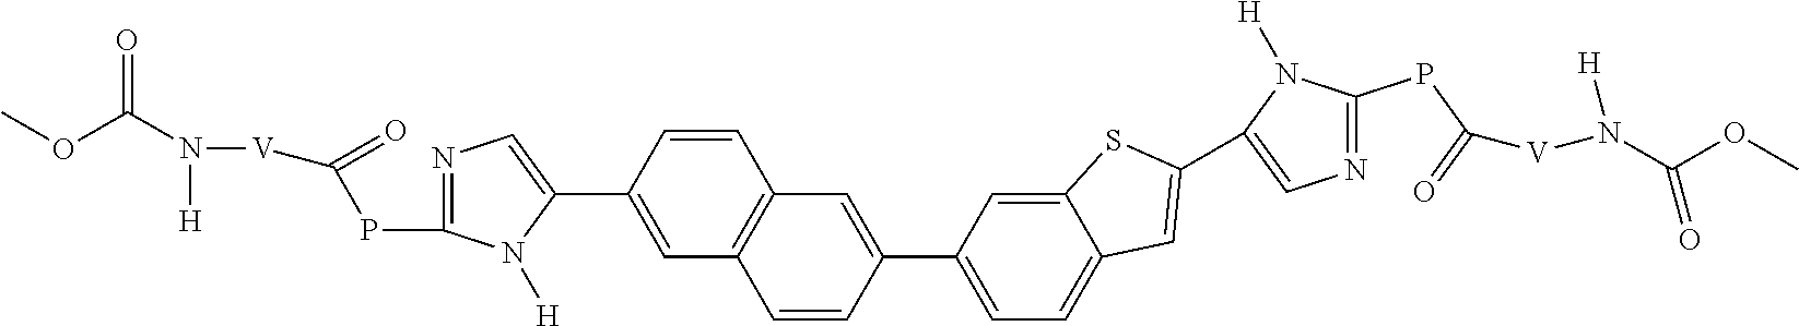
C1=C(C2=CN=C(PC([V]N(C(OC)=O)[H])=O)N2[H])C=CC2=C1C=CC(C1=CC=C3C(=C1)SC(C1=CN=C(PC(=O)[V]N(C(OC)=O)[H])N1[H])=C3)=C2
